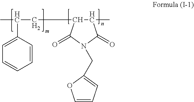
CC(CC1C(C)C(=O)N(CC2=CC=CO2)C1=O)C1=CC=CC=C1
